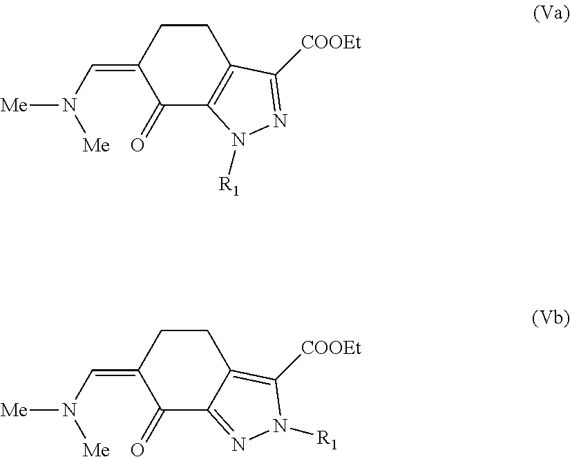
[Me]N(C=C1C(=O)C2=C(CC1)C([COOEt])=NN2[R1])[Me].[Me]N(C=C1C(=O)C2=NN([R1])C([COOEt])=C2CC1)[Me]
